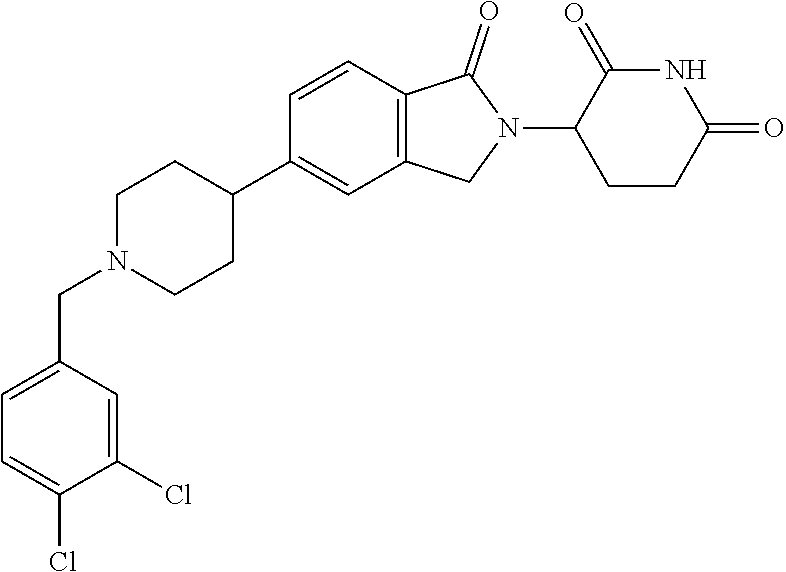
C1N(CC2=CC=C(Cl)C(Cl)=C2)CCC(C2=CC3=C(C=C2)C(=O)N(C2CCC(=O)NC2=O)C3)C1
